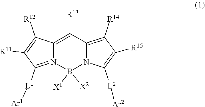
C1([R13])=C2N(=C([L1][Ar1])C([R11])=C2[R12])B([X1])([X2])N2C1=C([R14])C([R15])=C2[L2][Ar2]
